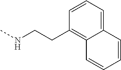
CNCCC1=C2C(=CC=C1)C=CC=C2
